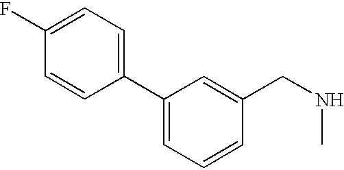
C1=CC(C2=CC=CC(CNC)=C2)=CC=C1F
